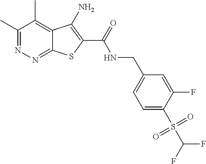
C1(C)=NN=C2C(=C1C)C(N)=C(C(=O)NCC1=CC=C(S(C(F)F)(=O)=O)C(F)=C1)S2
